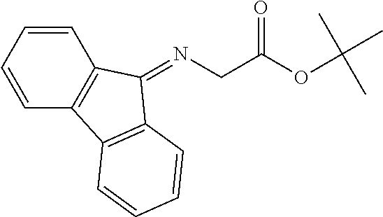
C1=CC2=C(C=C1)C(=NCC(OC(C)(C)C)=O)C1=C2C=CC=C1
